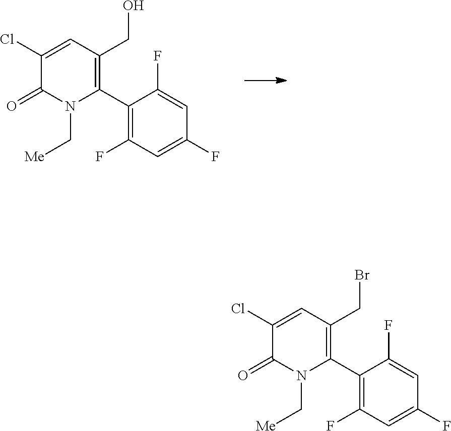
C1(Cl)=CC(CO)=C(C2=C(F)C=C(F)C=C2F)N(C[Me])C1=O.C1(Cl)=CC(CBr)=C(C2=C(F)C=C(F)C=C2F)N(C[Me])C1=O
